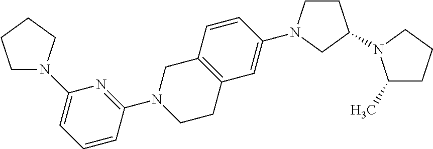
C1N(C2=CC=CC(N3CCC4=C(C3)C=CC(N3CCC(N5C(C)CCC5)C3)=C4)=N2)CCC1
